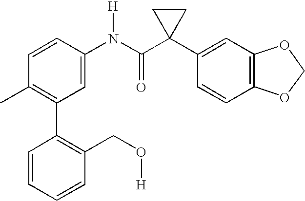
C1(N(C(C2(C3=CC4=C(C=C3)OCO4)CC2)=O)[H])=CC(C2=C(CO[H])C=CC=C2)=C(C)C=C1
